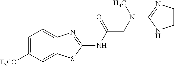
C1=C([F3CO])C=C2C(=C1)N=C(NC(CN(C)C1=NCCN1)=O)S2
